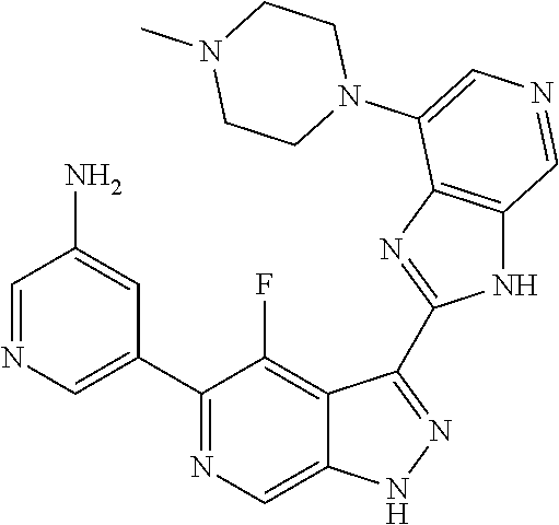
C1(C2=CN=CC(N)=C2)=NC=C2C(=C1F)C(C1=NC3=C(N1)C=NC=C3N1CCN(C)CC1)=NN2
